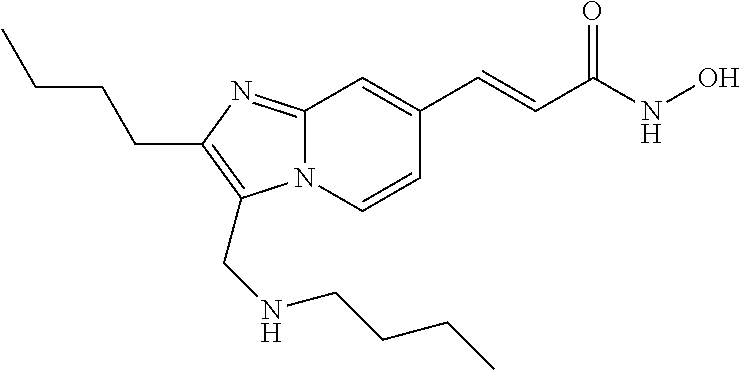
N12C(=NC(CCCC)=C1CNCCCC)C=C(C=CC(NO)=O)C=C2
